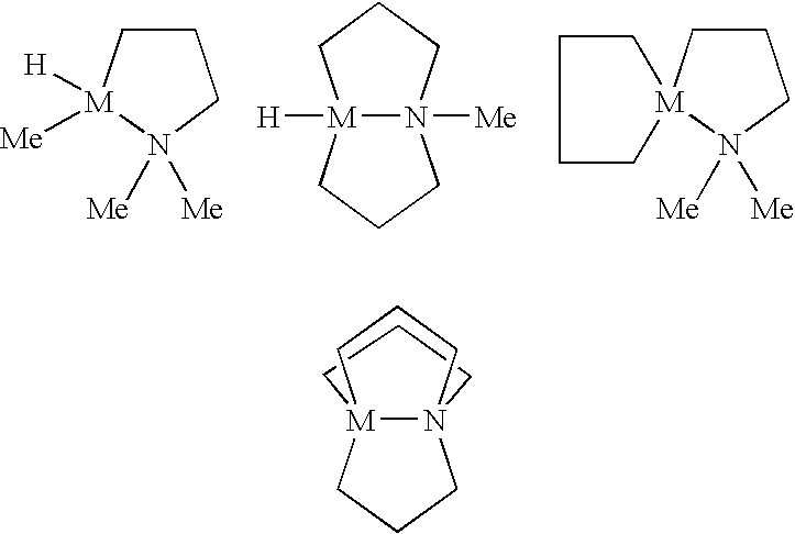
C1C[M]([Me])([H])N([Me])([Me])C1.[M]12([H])N([Me])(CCC1)CCC2.C1C[M]2(N([Me])([Me])C1)CCCC2.C1CC[M]23N1(CCC2)CCC3
